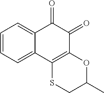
C1=CC=C2C(=C1)C(=O)C(=O)C1=C2SCC(C)O1
